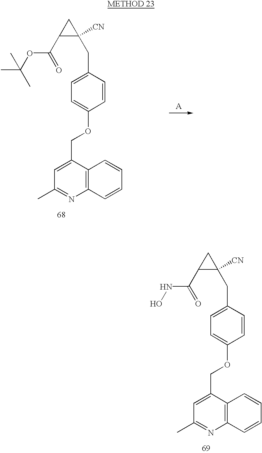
C(NO)(=O)C1C([CN])(CC2=CC=C(OCC3=CC(C)=NC4=C3C=CC=C4)C=C2)C1.[A].C(OC(C)(C)C)(=O)C1C([CN])(CC2=CC=C(OCC3=CC(C)=NC4=C3C=CC=C4)C=C2)C1
